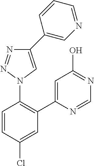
C1(C2=CN=CC=C2)=CN(C2=C(C3=CC(O)=NC=N3)C=C(Cl)C=C2)N=N1
